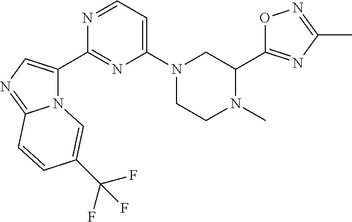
N12C(C3=NC(N4CCN(C)C(C5=NC(C)=NO5)C4)=CC=N3)=CN=C1C=CC(C(F)(F)F)=C2
